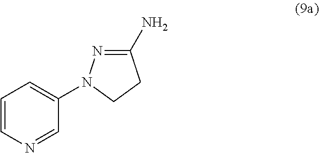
C1=CN=CC(N2N=C(N)CC2)=C1
